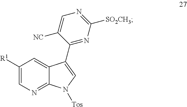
C1([R1])=CN=C2C(=C1)C(C1=NC([SO2CH3])=NC=C1[NC])=CN2[Tos]
